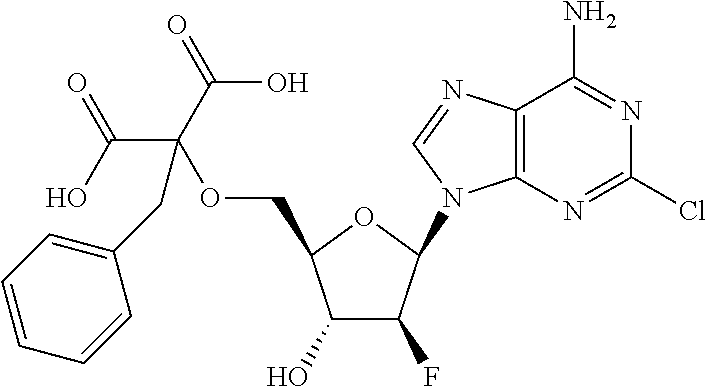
C1(O)C(F)C(N2C3=C(N=C2)C(N)=NC(Cl)=N3)OC1COC(C(=O)O)(C(O)=O)CC1=CC=CC=C1
